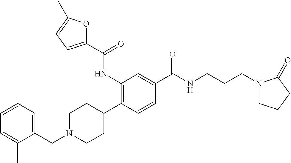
C(N1CCC(C2=C(NC(C3=CC=C(C)O3)=O)C=C(C(NCCCN3CCCC3=O)=O)C=C2)CC1)C1=CC=CC=C1C
